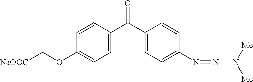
[NaOOC]COC1=CC=C(C(C2=CC=C(N=NN([Me])[Me])C=C2)=O)C=C1
